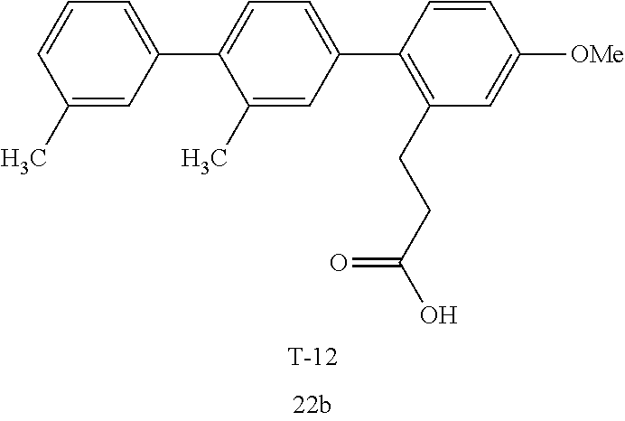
C1(C)=CC(C2=CC=C(C3=C(CCC(O)=O)C=C([OMe])C=C3)C=C2C)=CC=C1.[T]
